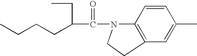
CCCCC(C(N1C2=C(C=C(C)C=C2)CC1)=O)CC
